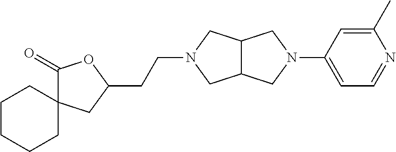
C12C(CN(C3=CC=NC(C)=C3)C1)CN(CCC1OC(=O)C3(C1)CCCCC3)C2
